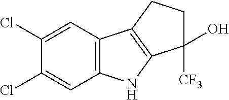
C1(Cl)=CC2=C(C=C1Cl)NC1=C2CCC1([CF3])O
